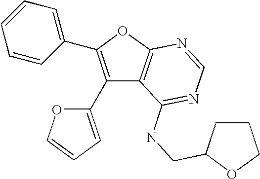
C1(C2=CC=CO2)=C(C2=CC=CC=C2)OC2=C1C(NCC1CCCO1)=NC=N2
